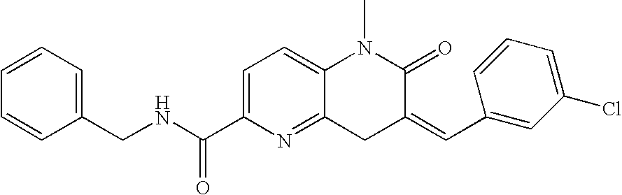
C1=C(C(NCC2=CC=CC=C2)=O)N=C2C(=C1)N(C)C(=O)C(=CC1=CC(Cl)=CC=C1)C2
